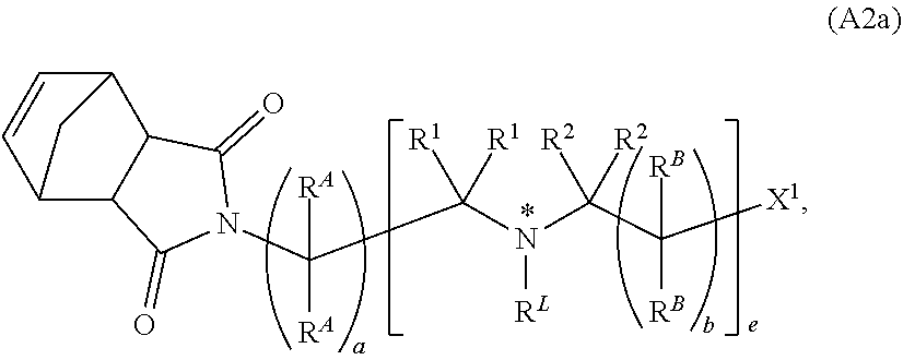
C(C(N(C(C([X1])([RB])[RB])([R2])[R2])[RL])([R1])[R1])(N1C(=O)C2C(C1=O)C1C=CC2C1)([RA])[RA]
